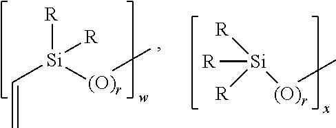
[R][Si]([(O)r]C)(C=C)[R].[(O)r](C)[Si]([R])([R])[R]
